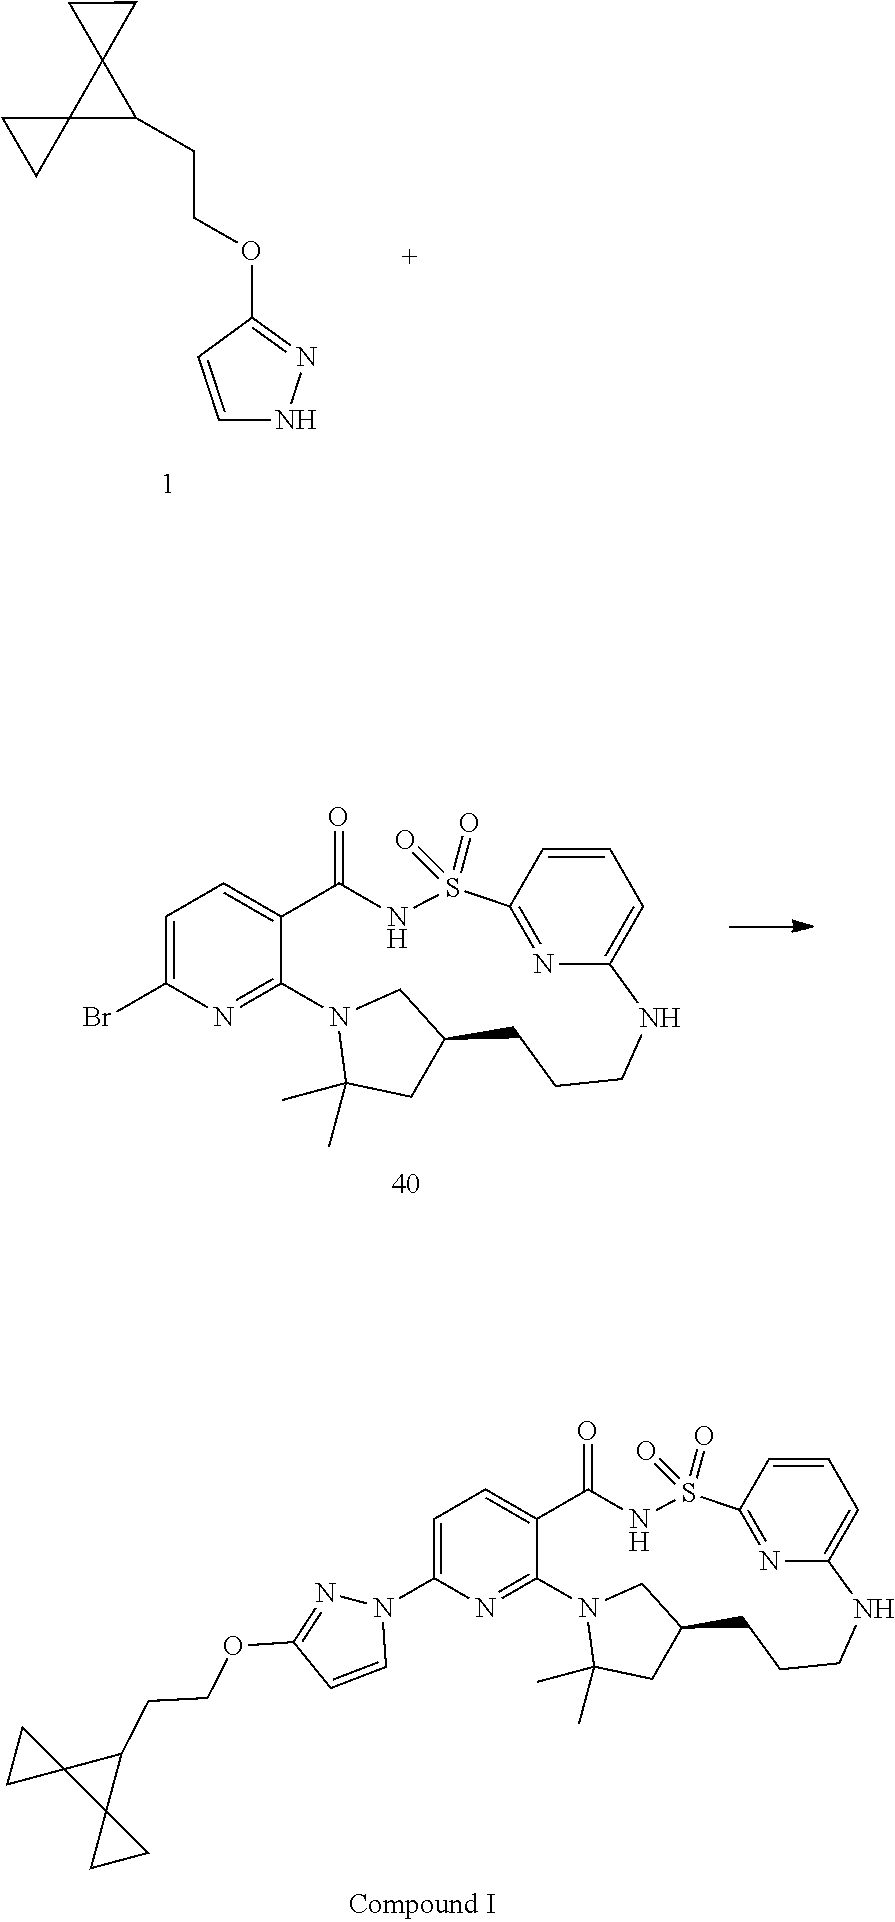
C1=C(N2N=C(OCCC3C4(C35CC5)CC4)C=C2)N=C2C(=C1)C(=O)NS(=O)(=O)C1=NC(=CC=C1)NCCCC1CC(C)(C)N2C1.C1(OCCC2C3(C24CC4)CC3)=NNC=C1.C1=C(Br)N=C2C(=C1)C(=O)NS(=O)(=O)C1=NC(=CC=C1)NCCCC1CC(C)(C)N2C1
